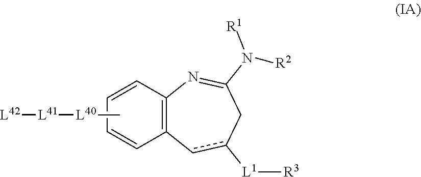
C1=CC=CC2=C1cc([L1][R3])CC(N([R1])[R2])=N2.C[L40][L41][L42]
